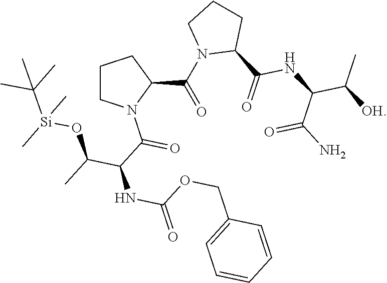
C1CN(C(C(NC(OCC2=CC=CC=C2)=O)C(C)O[Si](C(C)(C)C)(C)C)=O)C(C(N2C(C(=O)NC(C([OH])C)C(N)=O)CCC2)=O)C1
